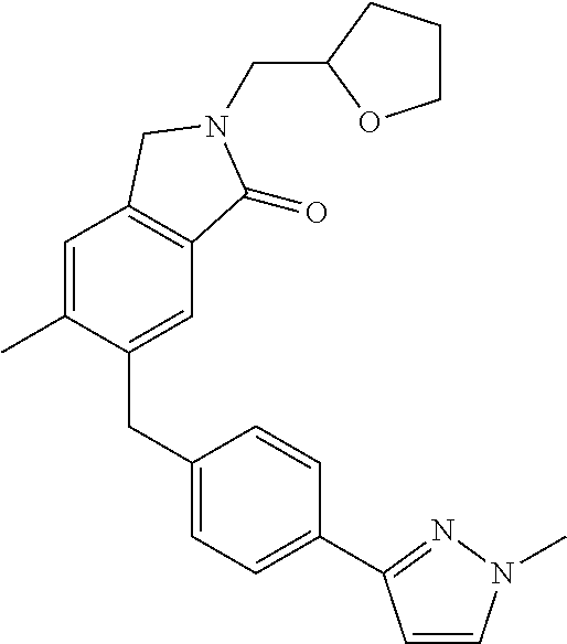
C(N1C(=O)C2=C(C=C(C)C(CC3=CC=C(C4=NN(C)C=C4)C=C3)=C2)C1)C1OCCC1
